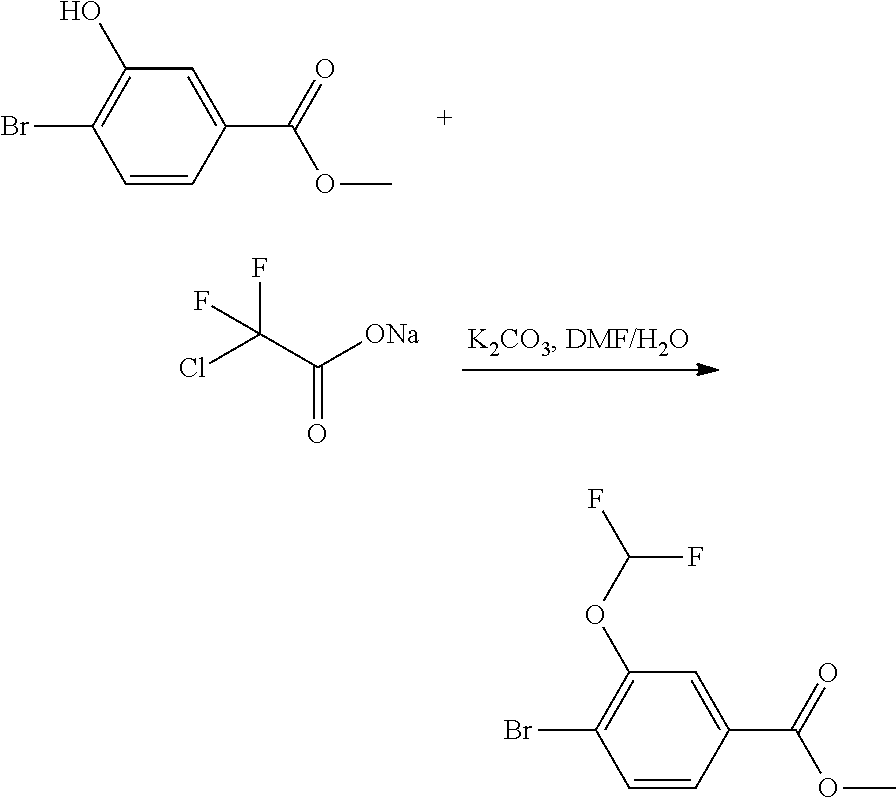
C1=CC(C(=O)OC)=CC(O)=C1Br.O=C(C(Cl)(F)F)[ONa].C1=CC(C(=O)OC)=CC(OC(F)F)=C1Br
